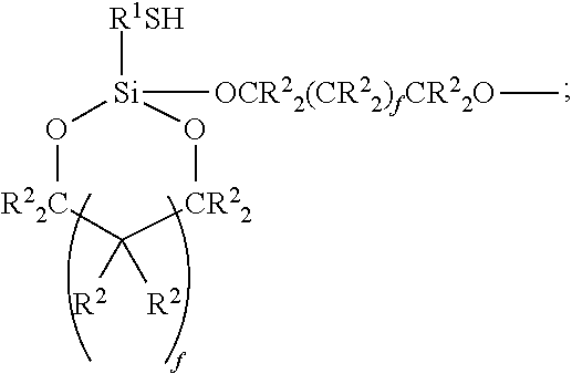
[OCR22(CR22)fCR22O]([Si]1([R1SH])O[R22C]C([R2])([R2])[CR22]O1)C
